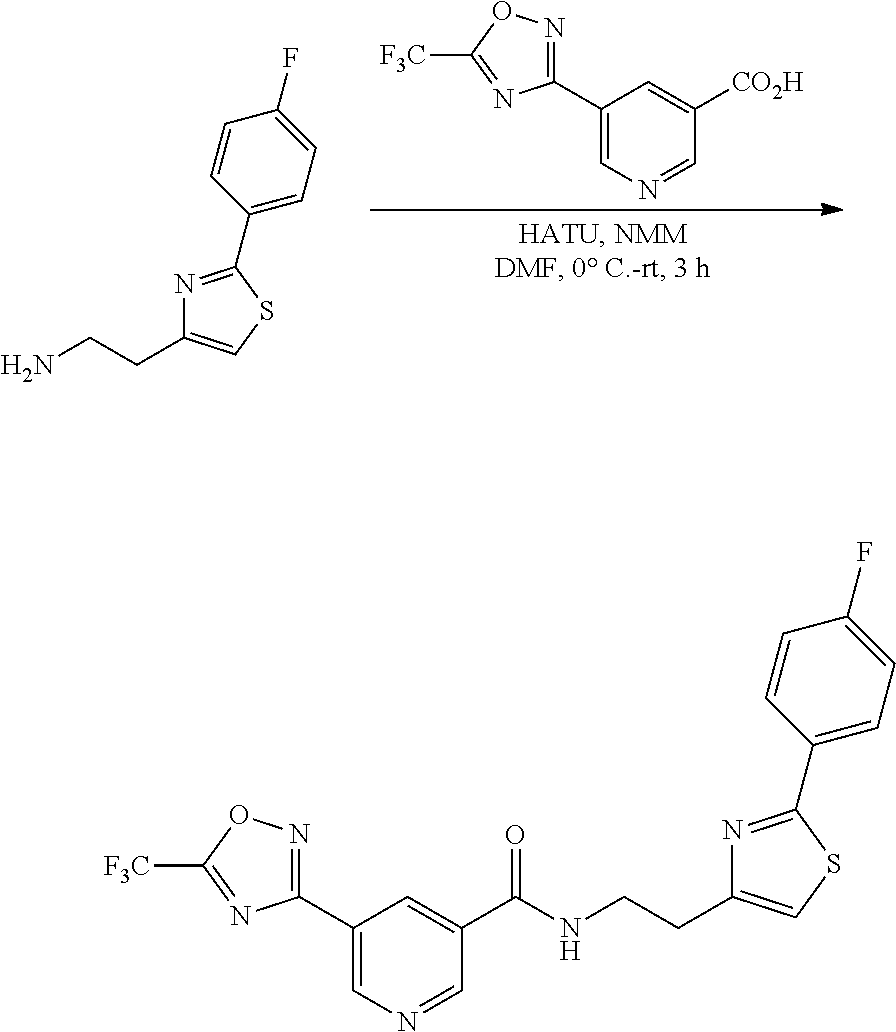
C1(C2=CN=CC([CO2H])=C2)=NOC([F3C])=N1.N1=C(C2=CC=C(F)C=C2)SC=C1CCN.N(CCC1=CSC(C2=CC=C(F)C=C2)=N1)C(=O)C1=CC(C2=NOC([F3C])=N2)=CN=C1
